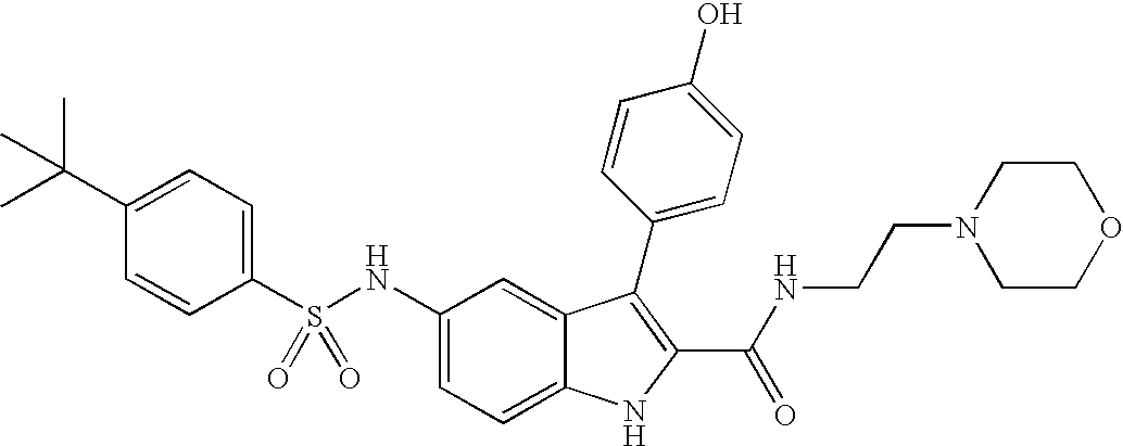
C1(C(C)(C)C)=CC=C(S(NC2=CC=C3C(=C2)C(C2=CC=C(O)C=C2)=C(C(NCCN2CCOCC2)=O)N3)(=O)=O)C=C1
